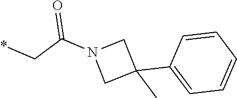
O=C(N1CC(C2=CC=CC=C2)(C)C1)C*
